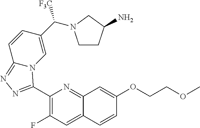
C1(C2=NN=C3N2C=C(C([F3C])N2CCC(N)C2)C=C3)=C(F)C=C2C(=N1)C=C(OCCOC)C=C2
